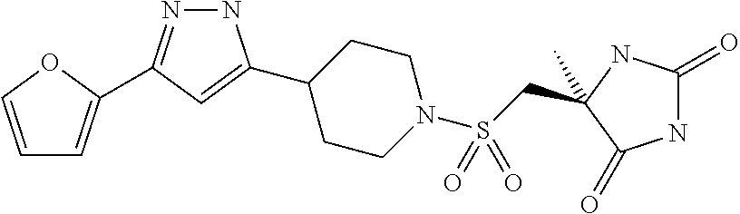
C(S(N1CCC(C2=CC(C3=CC=CO3)=NN2)CC1)(=O)=O)C1(C)NC(=O)NC1=O
